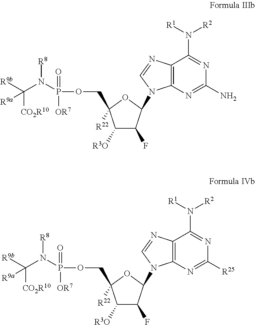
C1([R3O])C(F)C(N2C3=C(C(N([R1])[R2])=NC(N)=N3)N=C2)OC1([R22])COP(N(C([R9a])([R9b])[CO2R10])[R8])(=O)[OR7].C1([R3O])C(F)C(N2C3=C(C(N([R1])[R2])=NC([R25])=N3)N=C2)OC1([R22])COP(N(C([R9a])([R9b])[CO2R10])[R8])(=O)[OR7]
